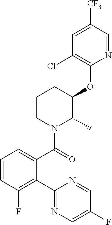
C1(C2=C(F)C=CC=C2C(=O)N2C(C)C(OC3=C(Cl)C=C([CF3])C=N3)CCC2)=NC=C(F)C=N1
